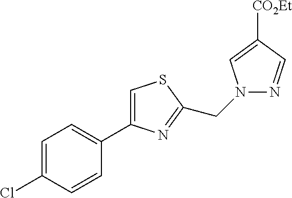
C1=C(Cl)C=CC(C2=CSC(CN3N=CC([CO2Et])=C3)=N2)=C1
